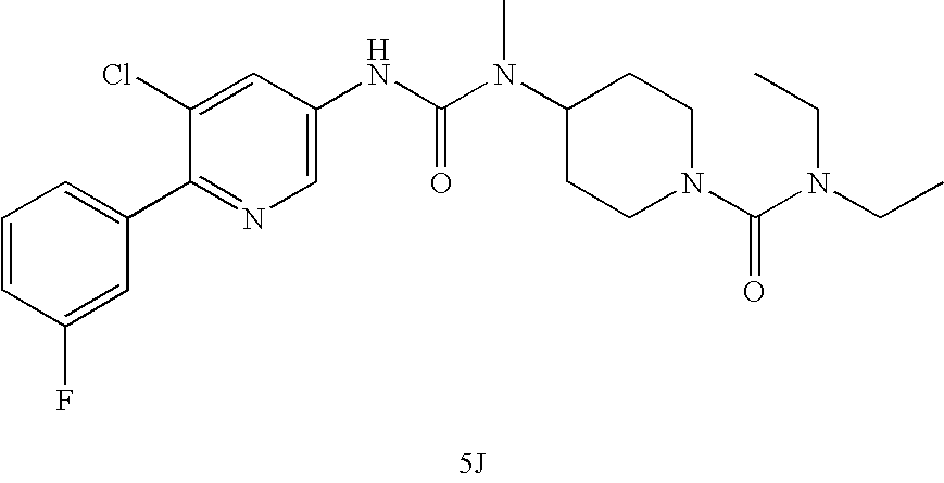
[5J].C1(C2=CC=CC(F)=C2)=NC=C(NC(N(C2CCN(C(=O)N(CC)CC)CC2)C)=O)C=C1Cl
